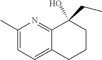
C1(C)=CC=C2C(=N1)C(O)(CC)CCC2
